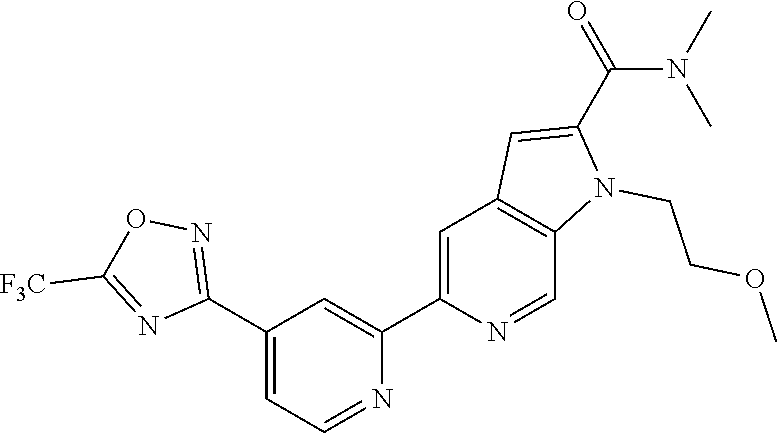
N1=CC=C(C2=NOC([F3C])=N2)C=C1C1=CC2=C(C=N1)N(CCOC)C(C(=O)N(C)C)=C2
